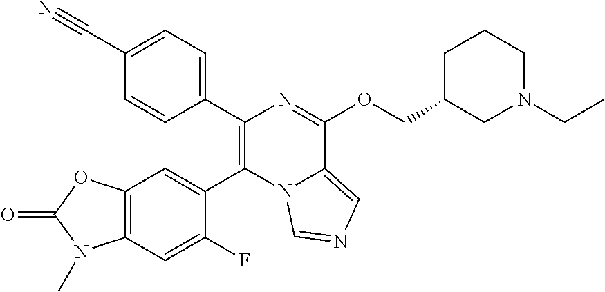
C12=C(C=C(C3=C(C4=CC=C(C#N)C=C4)N=C(OCC4CN(CC)CCC4)C4=CN=CN43)C(F)=C1)OC(=O)N2C
